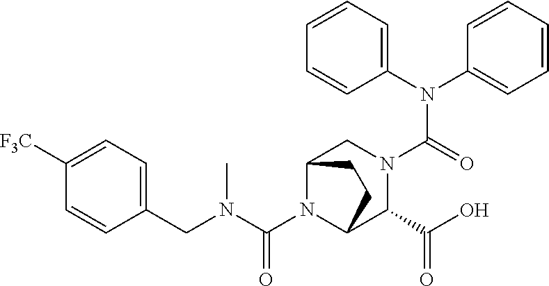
C1=CC([F3C])=CC=C1CN(C(N1C2C(C(O)=O)N(C(N(C3=CC=CC=C3)C3=CC=CC=C3)=O)CC1CC2)=O)C
